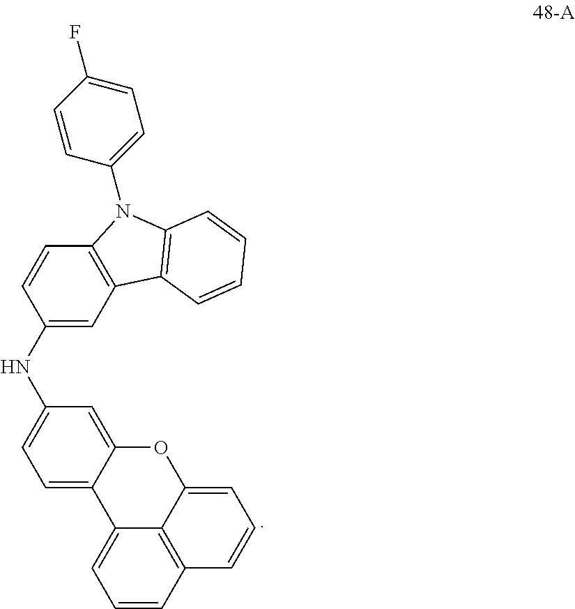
C1(NC2=CC=C3C(=C2)OC2=CC=CC4=C2C3=CC=C4)=CC2=C(C=C1)N(C1=CC=C(F)C=C1)C1=C2C=CC=C1
